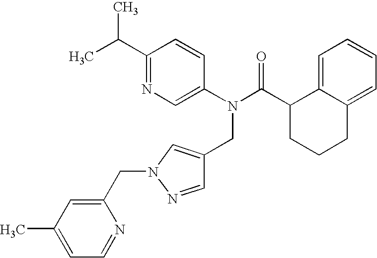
C1=C2C(=CC=C1)CCCC2C(N(C1=CN=C(C(C)C)C=C1)CC1=CN(CC2=CC(C)=CC=N2)N=C1)=O
